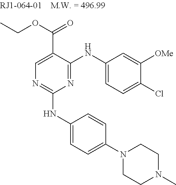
C1=C(C(=O)OCC)C(NC2=CC=C(Cl)C([OMe])=C2)=NC(NC2=CC=C(N3CCN(C)CC3)C=C2)=N1
